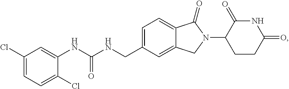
C1=C(CNC(NC2=CC(Cl)=CC=C2Cl)=O)C=C2C(=C1)C(=O)N(C1CCC(=O)NC1=O)C2
